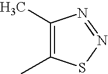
N1=NC(C)=C(C)S1
